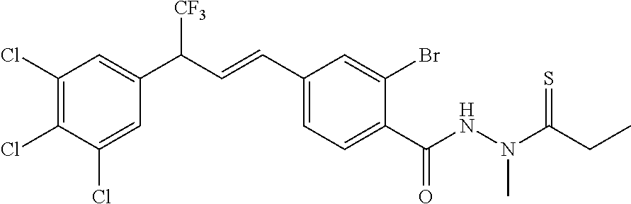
C1(Cl)=C(Cl)C(Cl)=CC(C(C=CC2=CC=C(C(NN(C(CC)=S)C)=O)C(Br)=C2)[CF3])=C1
